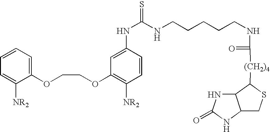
C1(OCCOC2=C([NR2])C=CC(NC(NCCCCCNC(=O)[(CH2)4]C3SCC4C3NC(=O)N4)=S)=C2)=CC=CC=C1[NR2]
